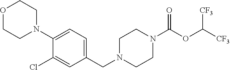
O1CCN(C2=CC=C(CN3CCN(C(OC([CF3])[CF3])=O)CC3)C=C2Cl)CC1
